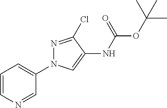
C1=CN=CC(N2N=C(Cl)C(NC(=O)OC(C)(C)C)=C2)=C1
